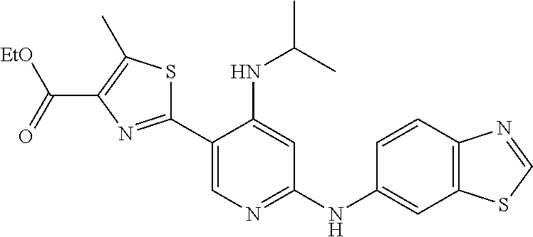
[EtO]C(=O)C1=C(C)SC(C2=CN=C(NC3=CC4=C(C=C3)N=CS4)C=C2NC(C)C)=N1
